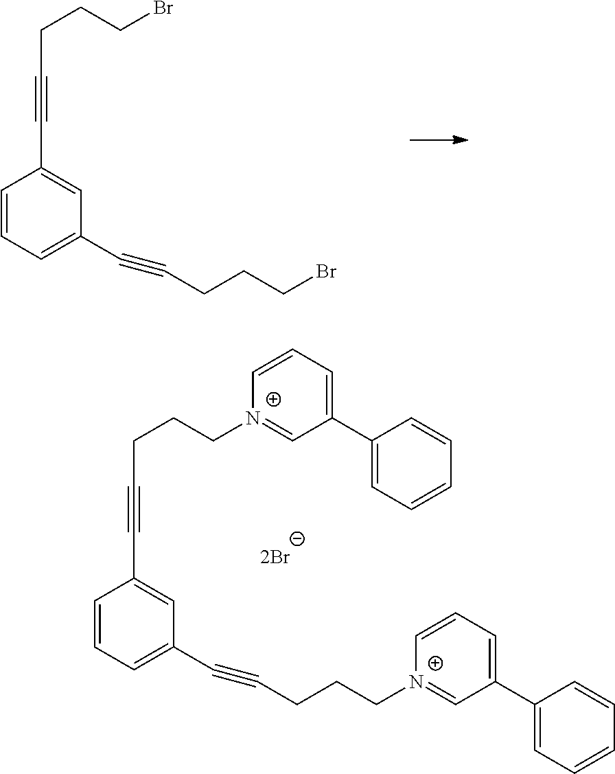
C1=CC=C(C#CCCCBr)C=C1C#CCCCBr.C1=CC=C(C#CCCC[N+]2=CC(C3=CC=CC=C3)=CC=C2)C=C1C#CCCC[N+]1=CC(C2=CC=CC=C2)=CC=C1
